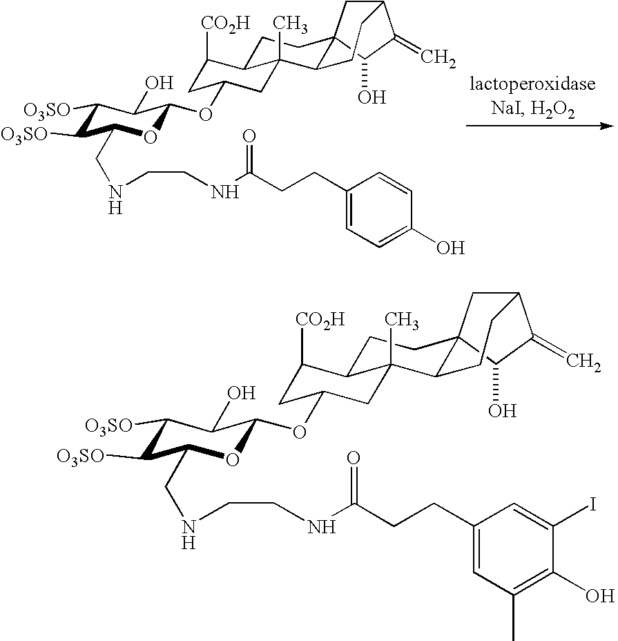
C1([O3SO])C([O3SO])C(CNCCNC(CCC2=CC=C(O)C=C2)=O)OC(OC2CC([CO2H])C3CCC45C(C3(C)C2)CCC(C4)C(=C)C5O)C1O.C1([O3SO])C([O3SO])C(CNCCNC(CCC2=CC(C)=C(O)C(I)=C2)=O)OC(OC2CC([CO2H])C3CCC45C(C3(C)C2)CCC(C4)C(=C)C5O)C1O
